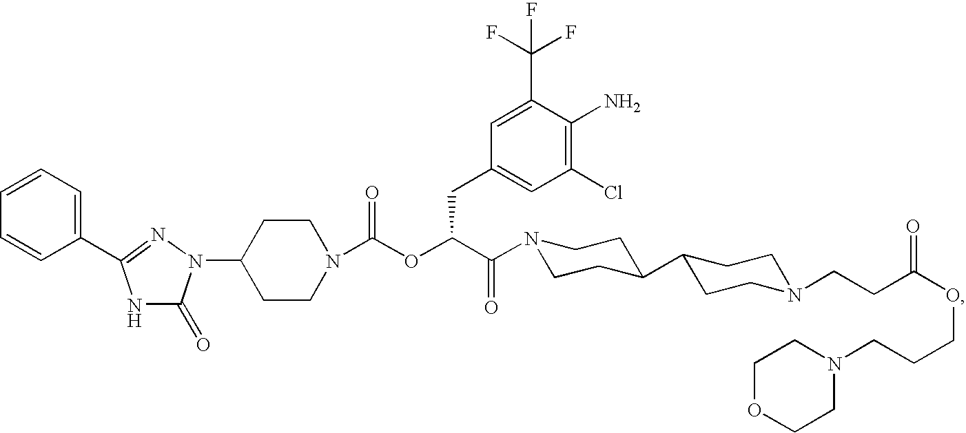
C1(N2C(=O)NC(C3=CC=CC=C3)=N2)CCN(C(OC(C(=O)N2CCC(C3CCN(CCC(OCCCN4CCOCC4)=O)CC3)CC2)CC2=CC(Cl)=C(N)C(C(F)(F)F)=C2)=O)CC1
